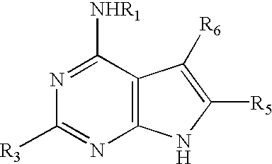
N1=C([NHR1])C2=C(N=C1[R3])NC([R5])=C2[R6]
